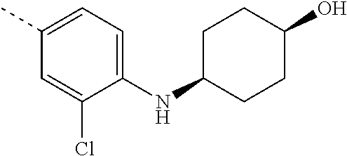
N(C1CCC(O)CC1)C1=CC=C(C)C=C1Cl
